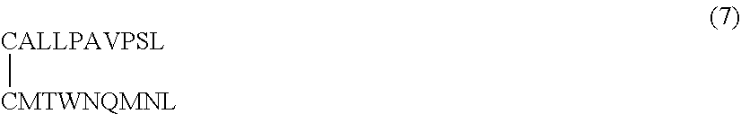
[CALLPAVPSL][CMTWNQMNL]
